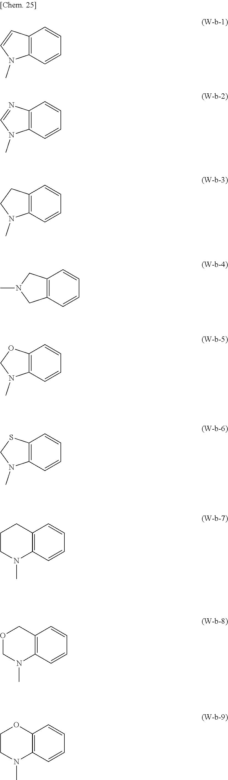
C12=C(C=CC=C1)N(C)C=C2.C12=C(C=CC=C1)N(C)C=N2.C12=C(C=CC=C1)N(C)CC2.C12=C(C=CC=C1)CN(C)C2.C12=C(C=CC=C1)N(C)CO2.C12=C(C=CC=C1)N(C)CS2.C1CN(C)C2=C(C1)C=CC=C2.O1CN(C)C2=C(C1)C=CC=C2.C1CN(C)C2=C(O1)C=CC=C2
